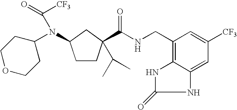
C1COCCC1N(C(=O)[CF3])C1CC(C(NCC2=C3NC(=O)NC3=CC([CF3])=C2)=O)(C(C)C)CC1
